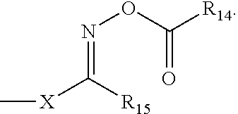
C[X]C([R15])=NOC([R14])=O
